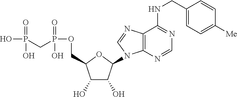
C1(O)C(O)C(N2C3=C(C(NCC4=CC=C([Me])C=C4)=NC=N3)N=C2)OC1COP(=O)(O)CP(=O)(O)O
